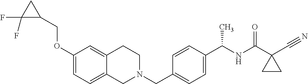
C1(OCC2CC2(F)F)=CC=C2C(=C1)CCN(CC1=CC=C(C(NC(=O)C3(C#N)CC3)C)C=C1)C2
